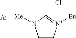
C1=C[N+]([Bu])=CN1[Me].[Cl-].[A:]
